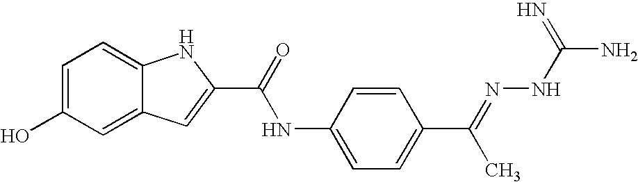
N(C1=CC=C(C(C)=NNC(=N)N)C=C1)C(C1=CC2=CC(O)=CC=C2N1)=O
